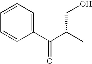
C1=CC(C(C(C)CO)=O)=CC=C1
